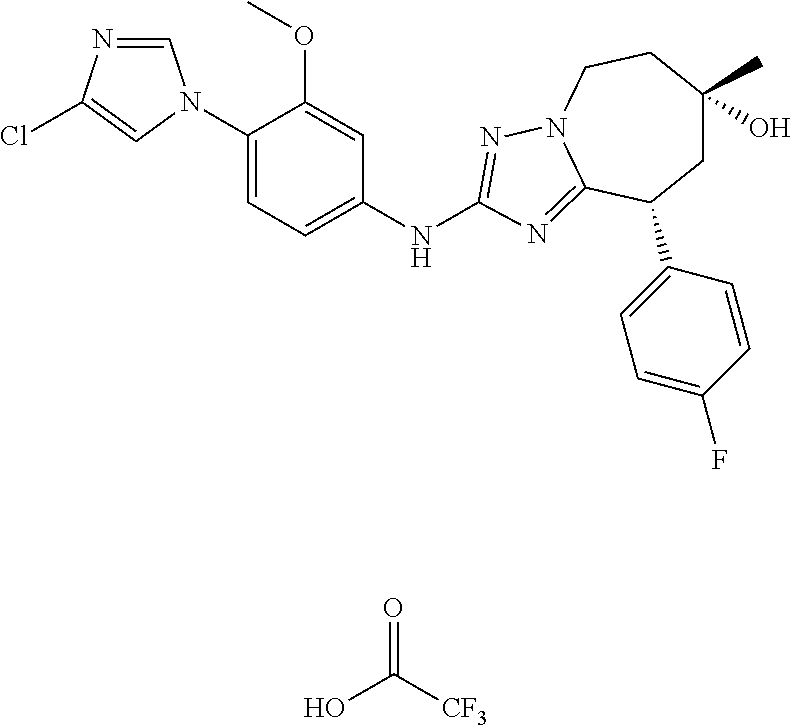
C1=NC(Cl)=CN1C1=CC=C(NC2=NN3CCC(O)(C)CC(C4=CC=C(F)C=C4)C3=N2)C=C1OC.OC([CF3])=O
